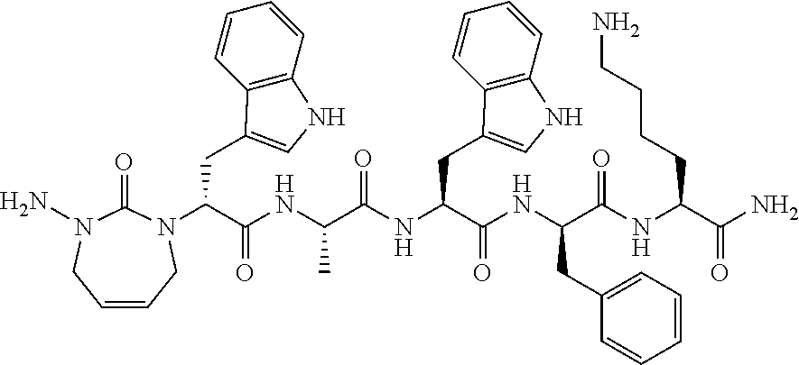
N(C(C(NC(C(NC(C(N)=O)CCCCN)=O)CC1=CC=CC=C1)=O)CC1=CNC2=C1C=CC=C2)C(C(C)NC(C(CC1=CNC2=C1C=CC=C2)N1CC=CCN(N)C1=O)=O)=O
